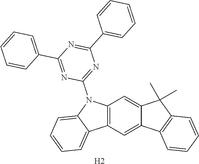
C12=C(C=C3C(=C1)C(C)(C)C1=C3C=CC=C1)C1=CC=CC=C1N2C1=NC(C2=CC=CC=C2)=NC(C2=CC=CC=C2)=N1.[H2]
